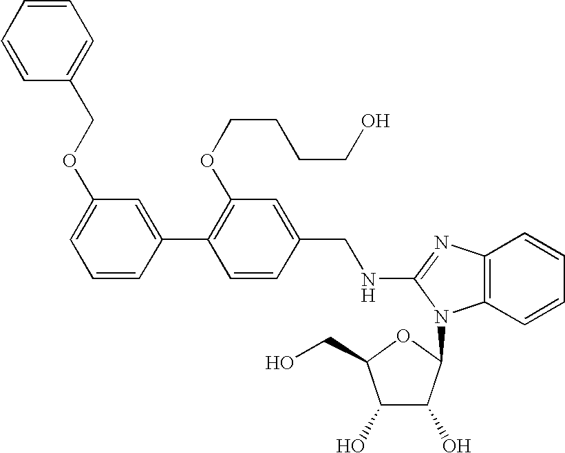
C1=C(C2=C(OCCCCO)C=C(CNC3=NC4=C(C=CC=C4)N3C3C(O)C(O)C(CO)O3)C=C2)C=CC=C1OCC1=CC=CC=C1
